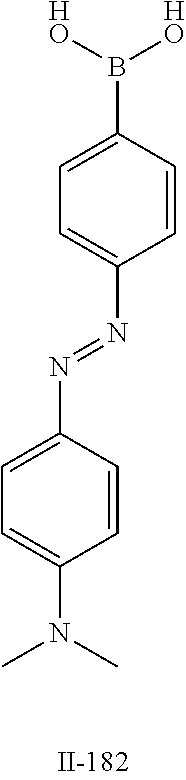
C1=C(B([HO])[HO])C=CC(N=NC2=CC=C(N(C)C)C=C2)=C1
